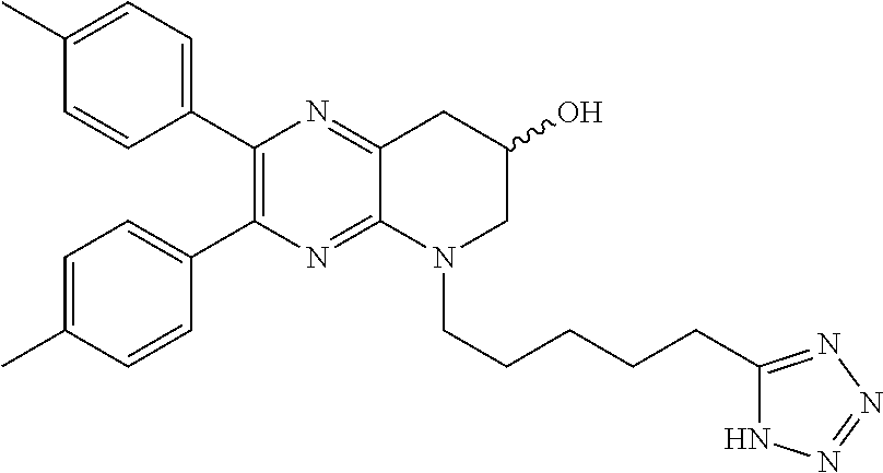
C1(C2=C(C3=CC=C(C)C=C3)N=C3C(=N2)CC(O)CN3CCCCCC2=NN=NN2)=CC=C(C)C=C1
